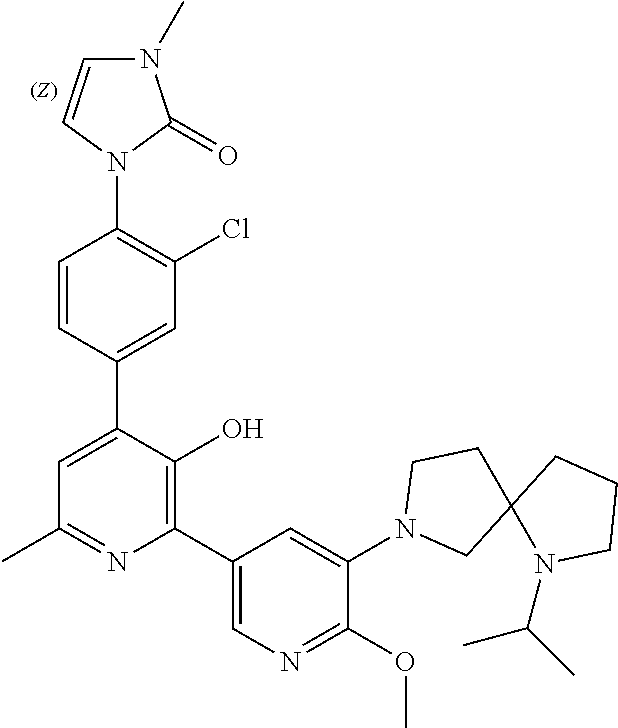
C1=C(C2=CC(Cl)=C(N3C(=O)N(C)C=C3)C=C2)C(O)=C(C2=CN=C(OC)C(N3CC4(CC3)N(C(C)C)CCC4)=C2)N=C1C
